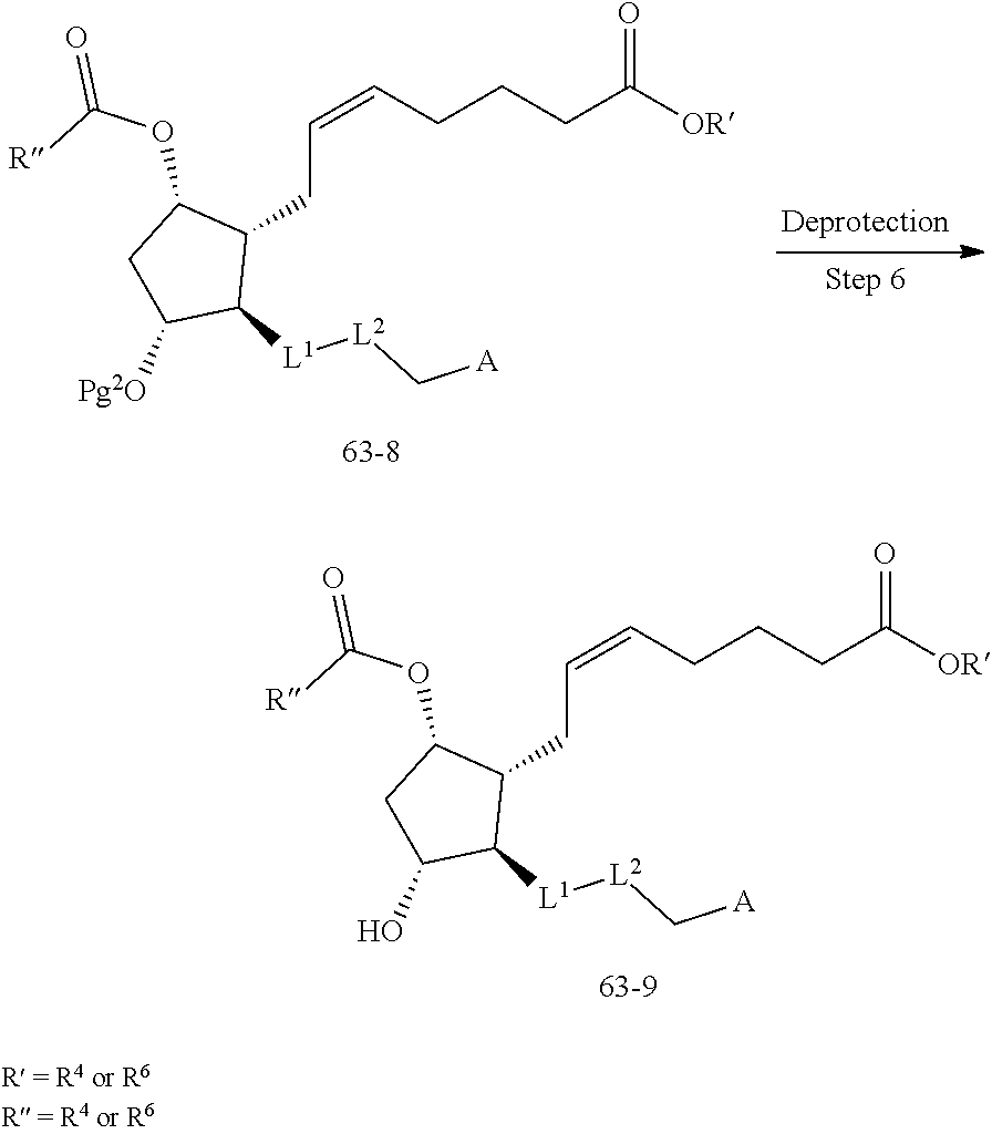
C(=CCCCC([OR])=O)CC1C(OC([R])=O)CC(O)C1[L1][L2]C[A].C(=CCCCC([OR])=O)CC1C(OC([R])=O)CC([Pg2O])C1[L1][L2]C[A]
